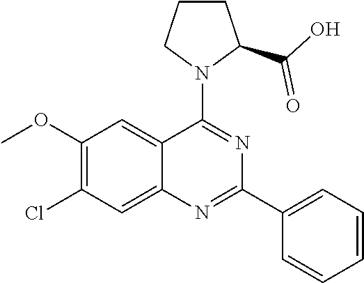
C1(OC)=C(Cl)C=C2C(=C1)C(N1C(C(O)=O)CCC1)=NC(C1=CC=CC=C1)=N2
